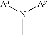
N([Ay])(C)[Ax]
